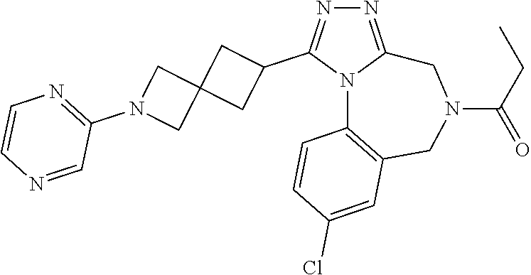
N1=C2N(C(C3CC4(C3)CN(C3=NC=CN=C3)C4)=N1)C1=C(CN(C(CC)=O)C2)C=C(Cl)C=C1
